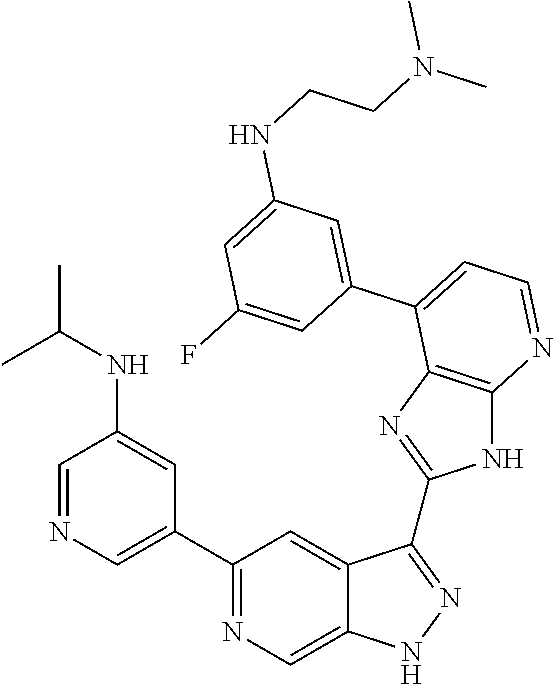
C1=NC=C(C2=NC=C3C(=C2)C(C2=NC4=C(N2)N=CC=C4C2=CC(NCCN(C)C)=CC(F)=C2)=NN3)C=C1NC(C)C
